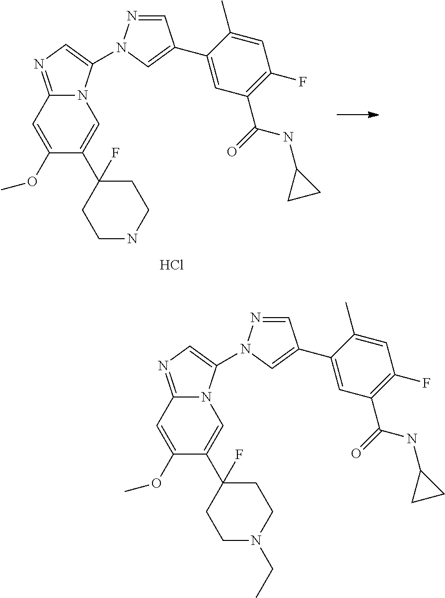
C1=C(OC)C(C2(F)CCNCC2)=CN2C1=NC=C2N1N=CC(C2=CC(C(=O)NC3CC3)=C(F)C=C2C)=C1.Cl.C1=C(OC)C(C2(F)CCN(CC)CC2)=CN2C1=NC=C2N1N=CC(C2=CC(C(=O)NC3CC3)=C(F)C=C2C)=C1
